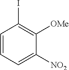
C1=CC=C([NO2])C([OMe])=C1I
